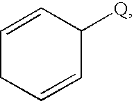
C1=CC([Q])C=CC1
